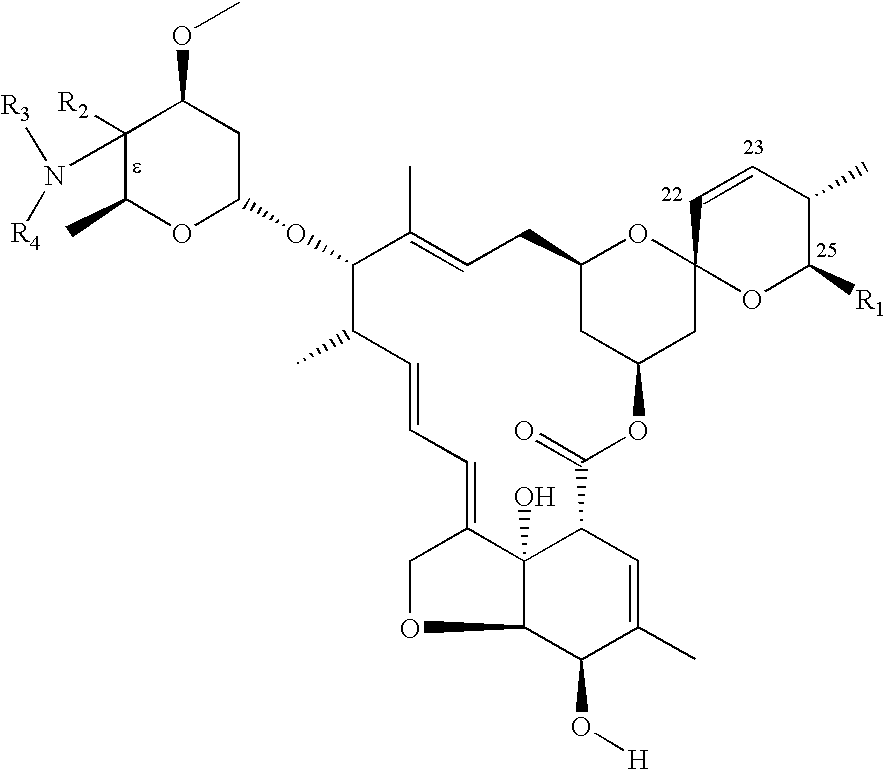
C1([R2])(N([R3])[R4])C(C)OC(OC2C(C)C=CC=C3COC4C(O[H])C(C)=CC(C(=O)OC5CC6(OC(C5)CC=C2C)OC([R1])C(C)C=C6)C43O)CC1OC
